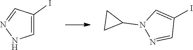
C1(I)=CN(C2CC2)N=C1.C1=C(I)C=NN1
